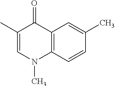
C12=C(C=CC(C)=C1)N(C)C=C(C)C2=O
